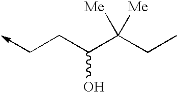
C(CC(C(CC)([Me])[Me])O)->C
